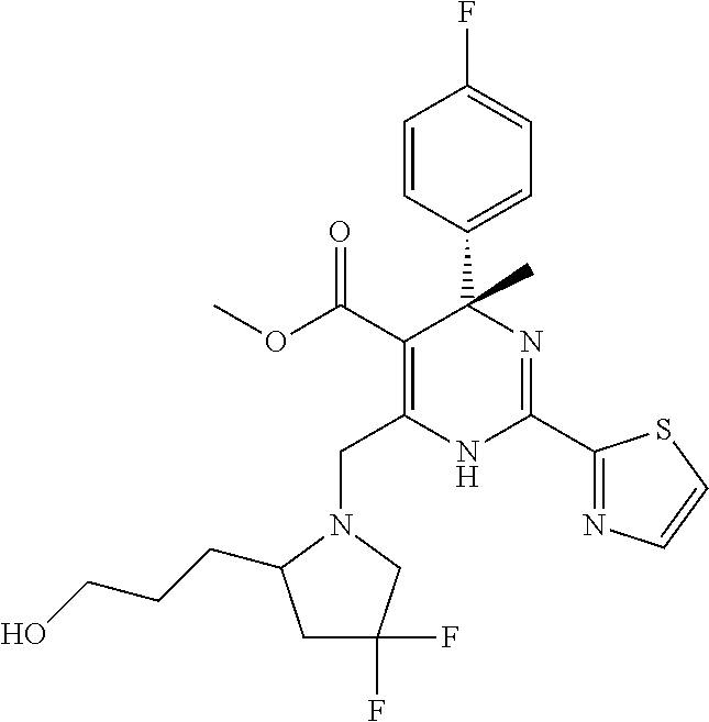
C(C1=C(C(=O)OC)C(C2=CC=C(F)C=C2)(C)N=C(C2=NC=CS2)N1)N1CC(F)(F)CC1CCCO
